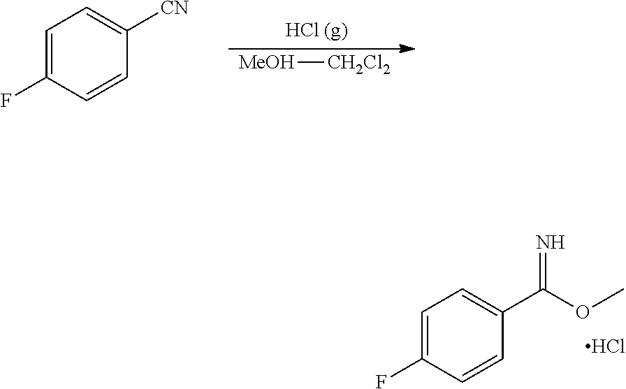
C1=C(F)C=CC([CN])=C1.[MeOH][CH2Cl2].C1=C(F)C=CC(C(OC)=N)=C1.Cl
